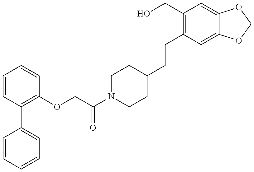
C1=CC=CC=C1C1=C(OCC(N2CCC(CCC3=C(CO)C=C4C(=C3)OCO4)CC2)=O)C=CC=C1
